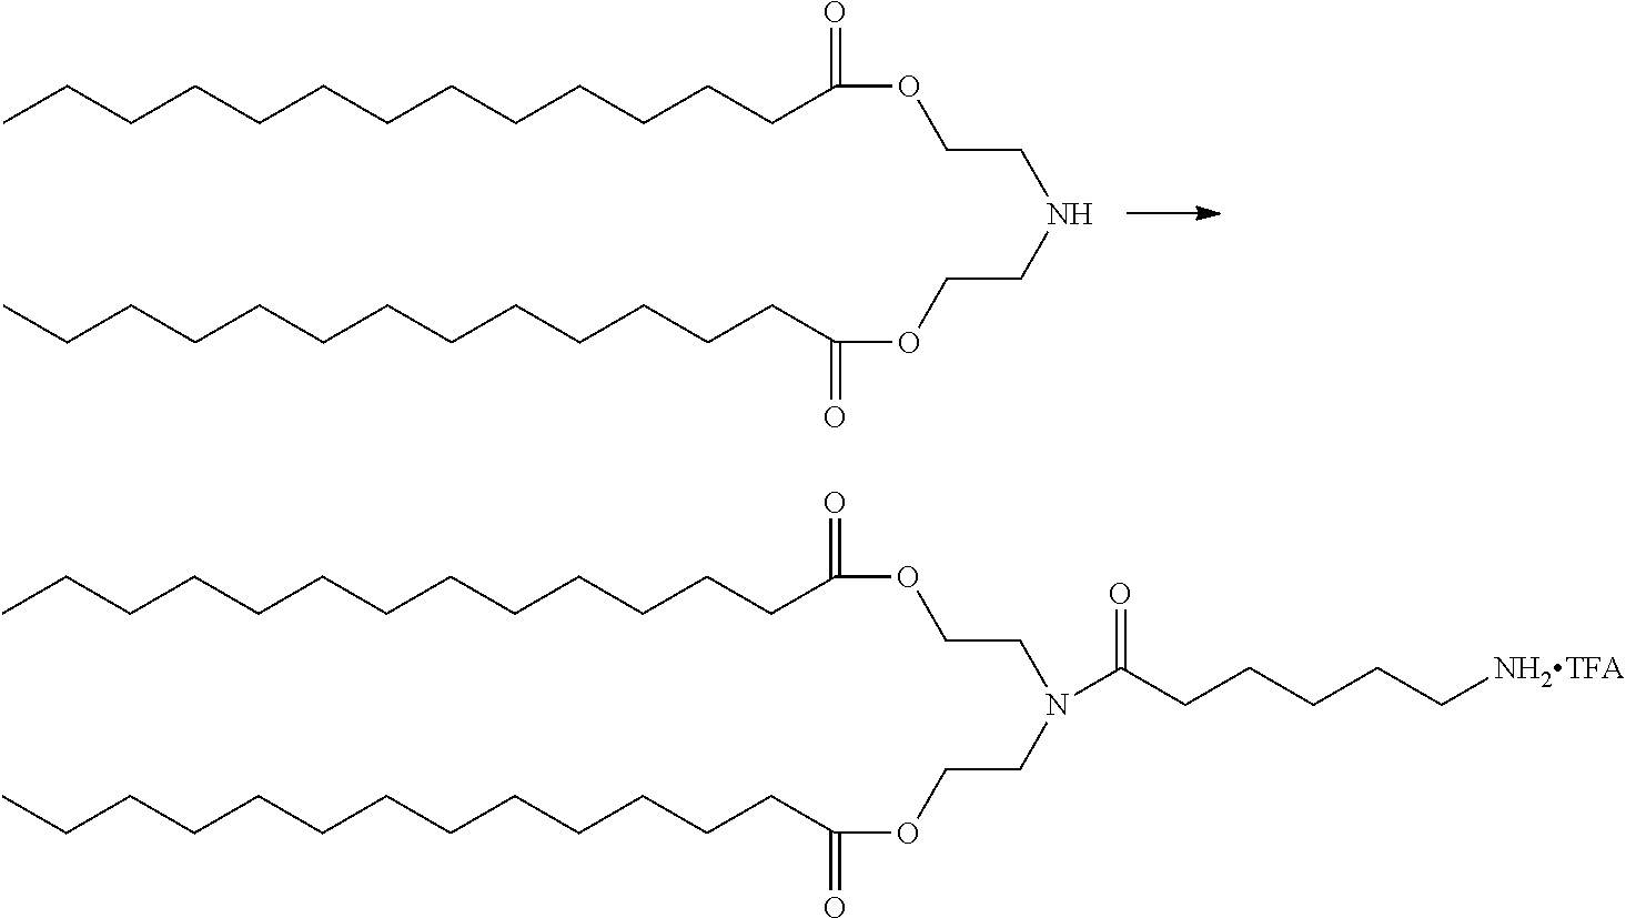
CCCCCCCCCCCCCC(OCCNCCOC(=O)CCCCCCCCCCCCC)=O.CCCCCCCCCCCCCC(OCCN(CCOC(=O)CCCCCCCCCCCCC)C(CCCCC[NH2TFA])=O)=O
